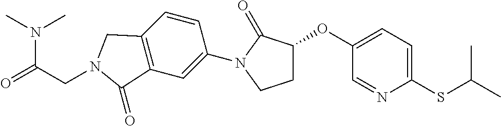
C1(OC2CCN(C3=CC4=C(C=C3)CN(CC(=O)N(C)C)C4=O)C2=O)=CC=C(SC(C)C)N=C1
